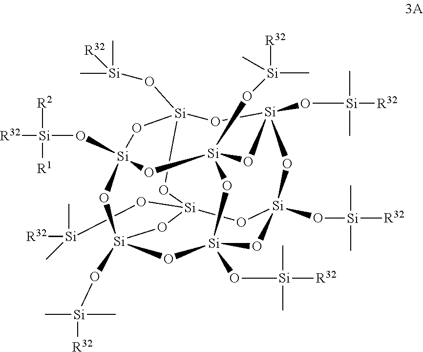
O1[Si]2(O[Si](C)([R32])C)O[Si]3(O[Si]([R32])(C)C)O[Si]4(O[Si](C)([R32])C)O[Si]1(O[Si]([R32])([R2])[R1])O[Si]1(O[Si](C)(C)[R32])O[Si](O[Si](C)(C)[R32])(O[Si](O[Si]([R32])(C)C)(O3)O[Si](O[Si]([R32])(C)C)(O2)O1)O4
